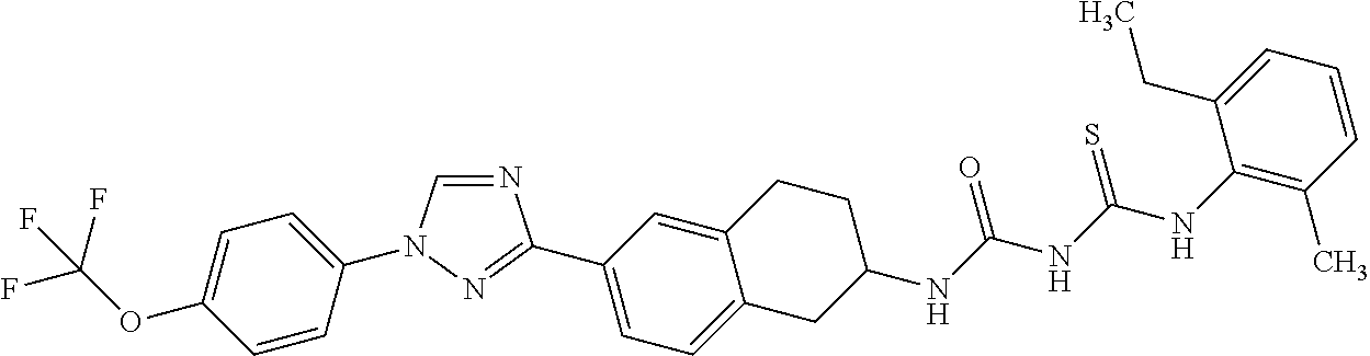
C1=CC(N2C=NC(C3=CC=C4C(=C3)CCC(NC(NC(NC3=C(C)C=CC=C3CC)=S)=O)C4)=N2)=CC=C1OC(F)(F)F
